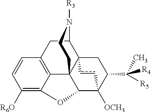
C12=C3CC(N[R3])C45C1(CCC)C(C([OCH3])(C(C(C)([R4])[R5])C4)cc5)OC2=C([R6O])C=C3
